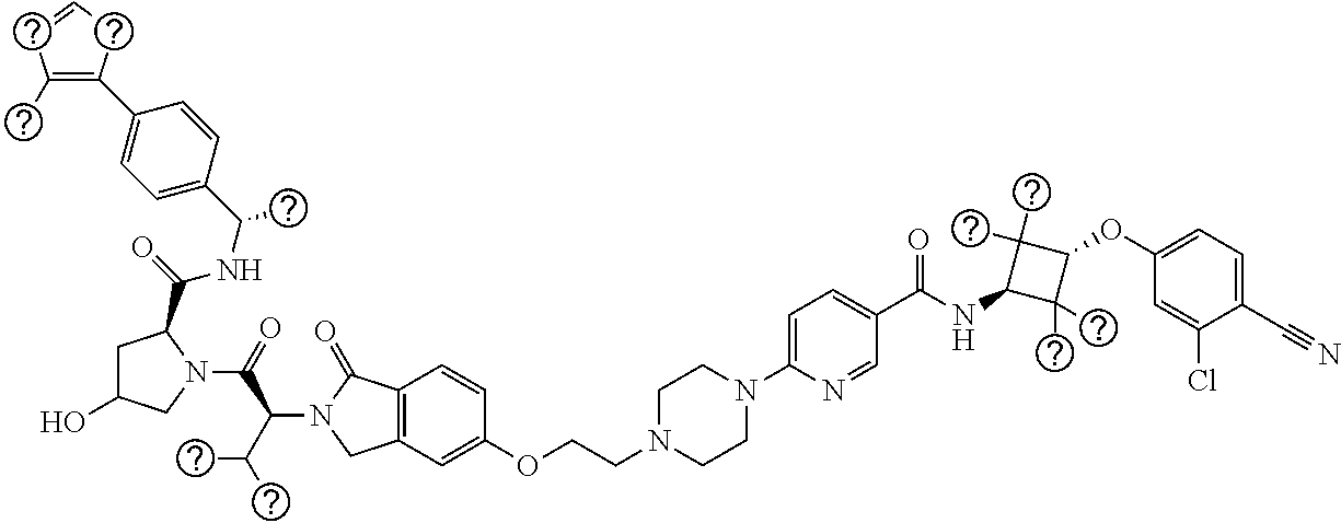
C1(C)=C(C2=CC=C(C(C)NC(=O)C3CC(O)CN3C(C(N3CC4=C(C3=O)C=CC(OCCN3CCN(C5=CC=C(C(=O)NC6C(C)(C)C(OC7=CC=C(C#N)C(Cl)=C7)C6(C)C)C=N5)CC3)=C4)C(C)C)=O)C=C2)CC=C1
